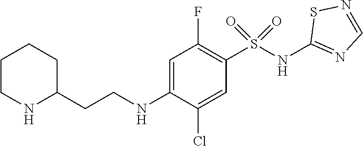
C1=C(NCCC2CCCCN2)C(Cl)=CC(S(NC2=NC=NS2)(=O)=O)=C1F
